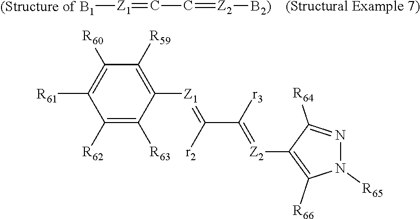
[(Structure of B1][Z1]=CC=[Z2][B2)].[(Structural Example 7)].C1([R62])=C([R63])C([Z1]=C(C([r3])=[Z2]C2=C([R66])N([R65])N=C2[R64])[r2])=C([R59])C([R60])=C1[R61]
